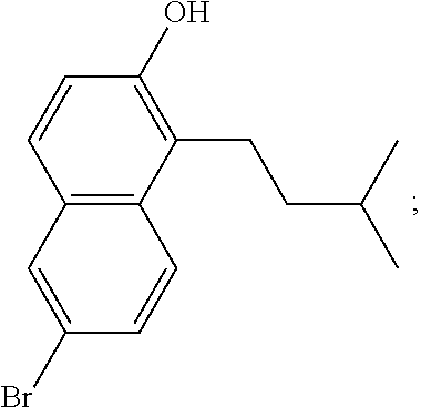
C1(O)=C(CCC(C)C)C2=C(C=C(Br)C=C2)C=C1
